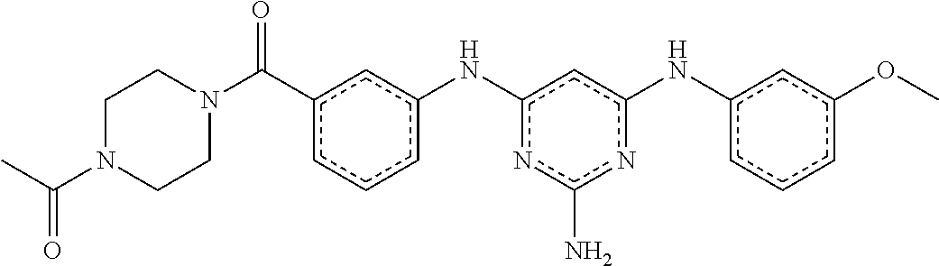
c1cc(Nc2cc(Nc3cc(C(N4CCN(C(C)=O)CC4)=O)ccc3)nc(N)n2)cc(OC)c1
